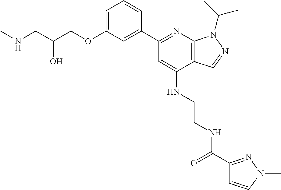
C(C(COC1=CC=CC(C2=NC3=C(C(NCCNC(C4=NN(C)C=C4)=O)=C2)C=NN3C(C)C)=C1)O)NC
